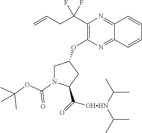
C1(C(CC=C)(F)F)=C(OC2CN(C(=O)OC(C)(C)C)C(C(=O)[OHHN](C(C)C)C(C)C)C2)N=C2C(=N1)C=CC=C2
